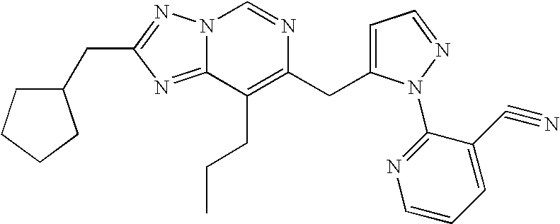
N12C(=NC(CC3CCCC3)=N1)C(CCC)=C(CC1=CC=NN1C1=NC=CC=C1C#N)N=C2
